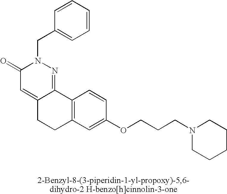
C12=C(C=C(OCCCN3CCCCC3)C=C1)CCC1=CC(=O)N(CC3=CC=CC=C3)N=C21
